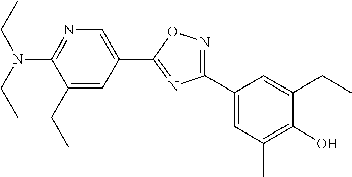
C1=C(C2=NC(C3=CC(C)=C(O)C(CC)=C3)=NO2)C=C(CC)C(N(CC)CC)=N1
